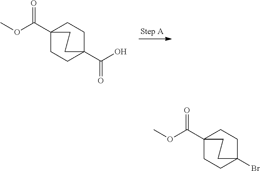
C12(C(OC)=O)CCC(C(O)=O)(CC1)CC2.C12(C(OC)=O)CCC(Br)(CC1)CC2
